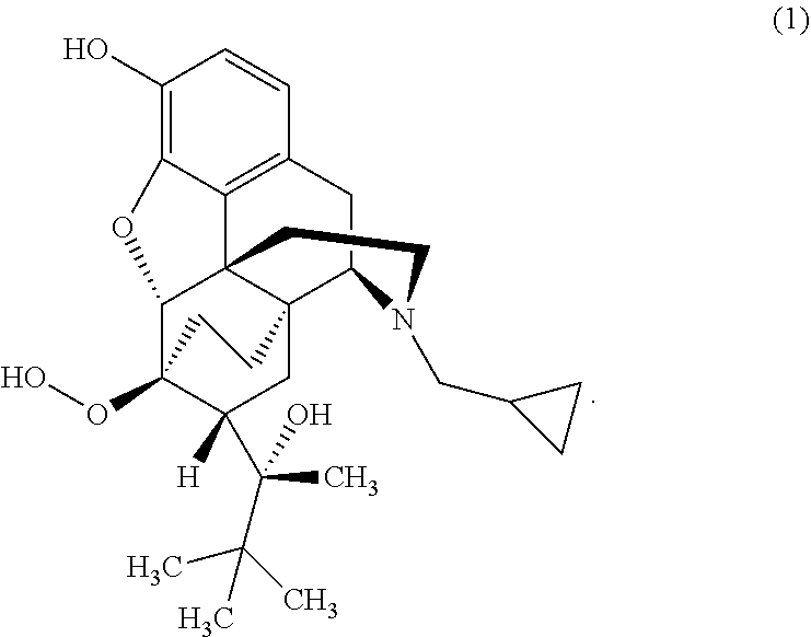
C1(O)=C2C3=C(C=C1)CC1C45C3(C(C(OO)(C([H])(C(C(C)(C)C)(C)O)C4)CC5)O2)CCN1CC1CC1
